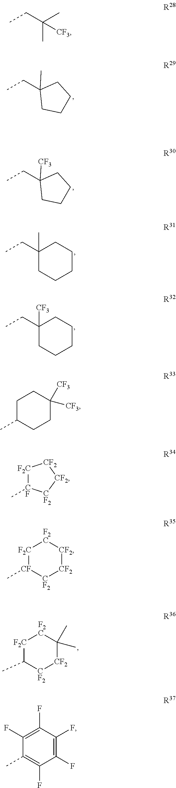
CCC1(C)CCCC1.CCC1([CF3])CCCC1.C1(CC)(C)CCCCC1.CCC1([CF3])CCCCC1.[F2C]1C(C)[CF2][CF2]C(C)(C)[F2C]1.CCC([CF3])(C)C.C1C(C)CCC([CF3])([CF3])C1.[F2C]1[CF](C)[CF2][CF2][CF2]1.[F2C]1[CF](C)[CF2][CF2][CF2][F2C]1.C1(F)=C(F)C(F)=C(F)C(F)=C1C
